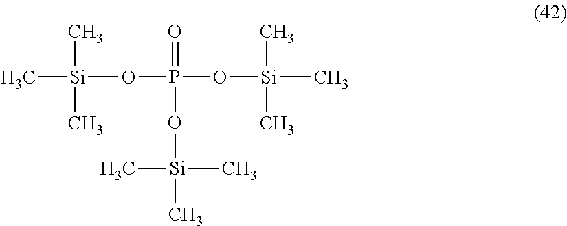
C[Si](C)(OP(=O)(O[Si](C)(C)C)O[Si](C)(C)C)C
